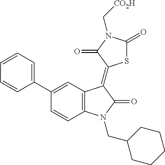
C12=C(C=C(C3=CC=CC=C3)C=C1)C(=C1SC(=O)N(C[CO2H])C1=O)C(=O)N2CC1CCCCC1
